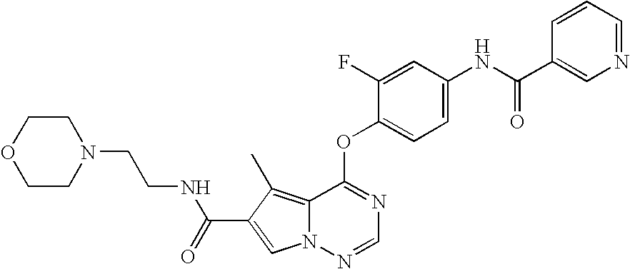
C1=C(F)C(OC2=NC=NN3C2=C(C)C(C(NCCN2CCOCC2)=O)=C3)=CC=C1NC(C1=CN=CC=C1)=O
